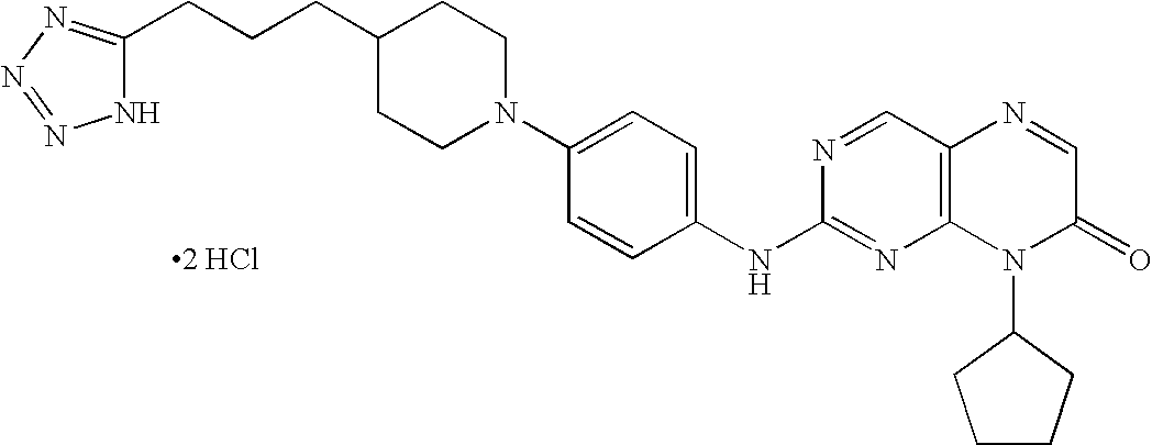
[2 HCl].C(CCC1CCN(C2=CC=C(NC3=NC4=C(C=N3)N=CC(=O)N4C3CCCC3)C=C2)CC1)C1=NN=NN1
